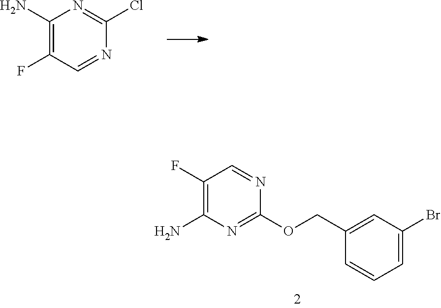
C1(N)=C(F)C=NC(Cl)=N1.C1(F)=C(N)N=C(OCC2=CC(Br)=CC=C2)N=C1
